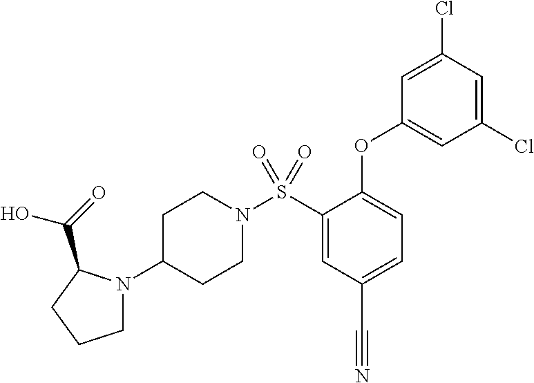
N1(S(C2=CC(C#N)=CC=C2OC2=CC(Cl)=CC(Cl)=C2)(=O)=O)CCC(N2CCCC2C(=O)O)CC1
